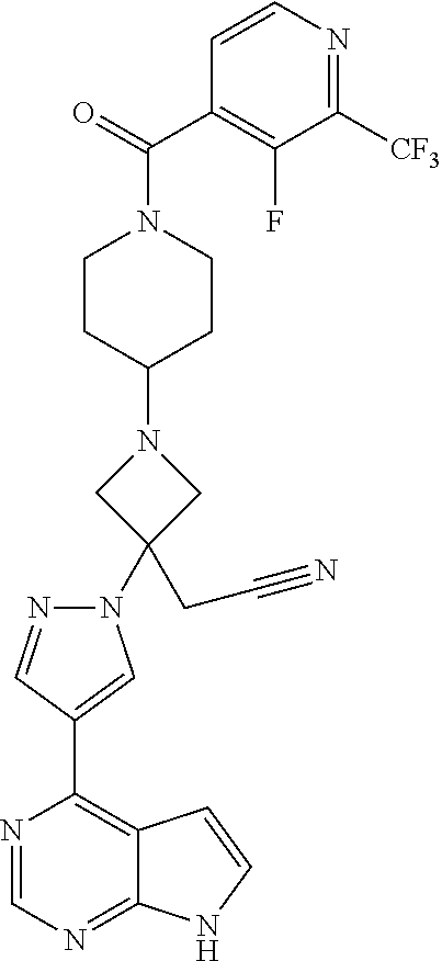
C1(C(=O)N2CCC(N3CC(N4N=CC(C5=C6C(=NC=N5)NC=C6)=C4)(CC#N)C3)CC2)=C(F)C([CF3])=NC=C1
